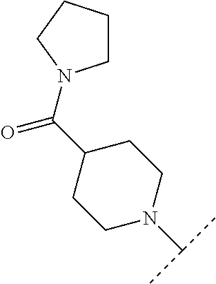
C1(C(=O)N2CCCC2)CCN(C(C)C)CC1
